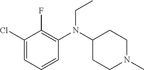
C1(Cl)=CC=CC(N(C2CCN(C)CC2)CC)=C1F
